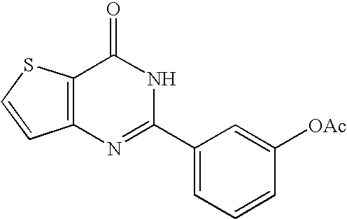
N1=C(C2=CC=CC([OAc])=C2)NC(=O)C2=C1C=CS2
